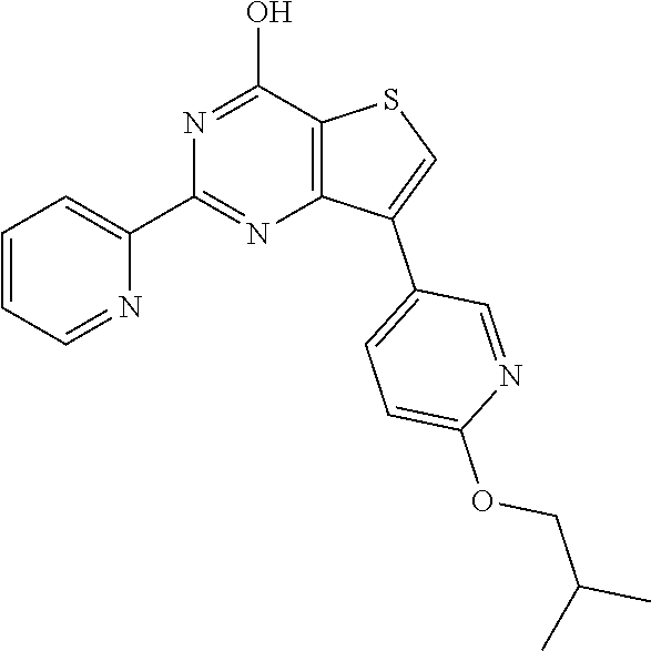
C1=CC=NC(C2=NC3=C(C(O)=N2)SC=C3C2=CC=C(OCC(C)C)N=C2)=C1
